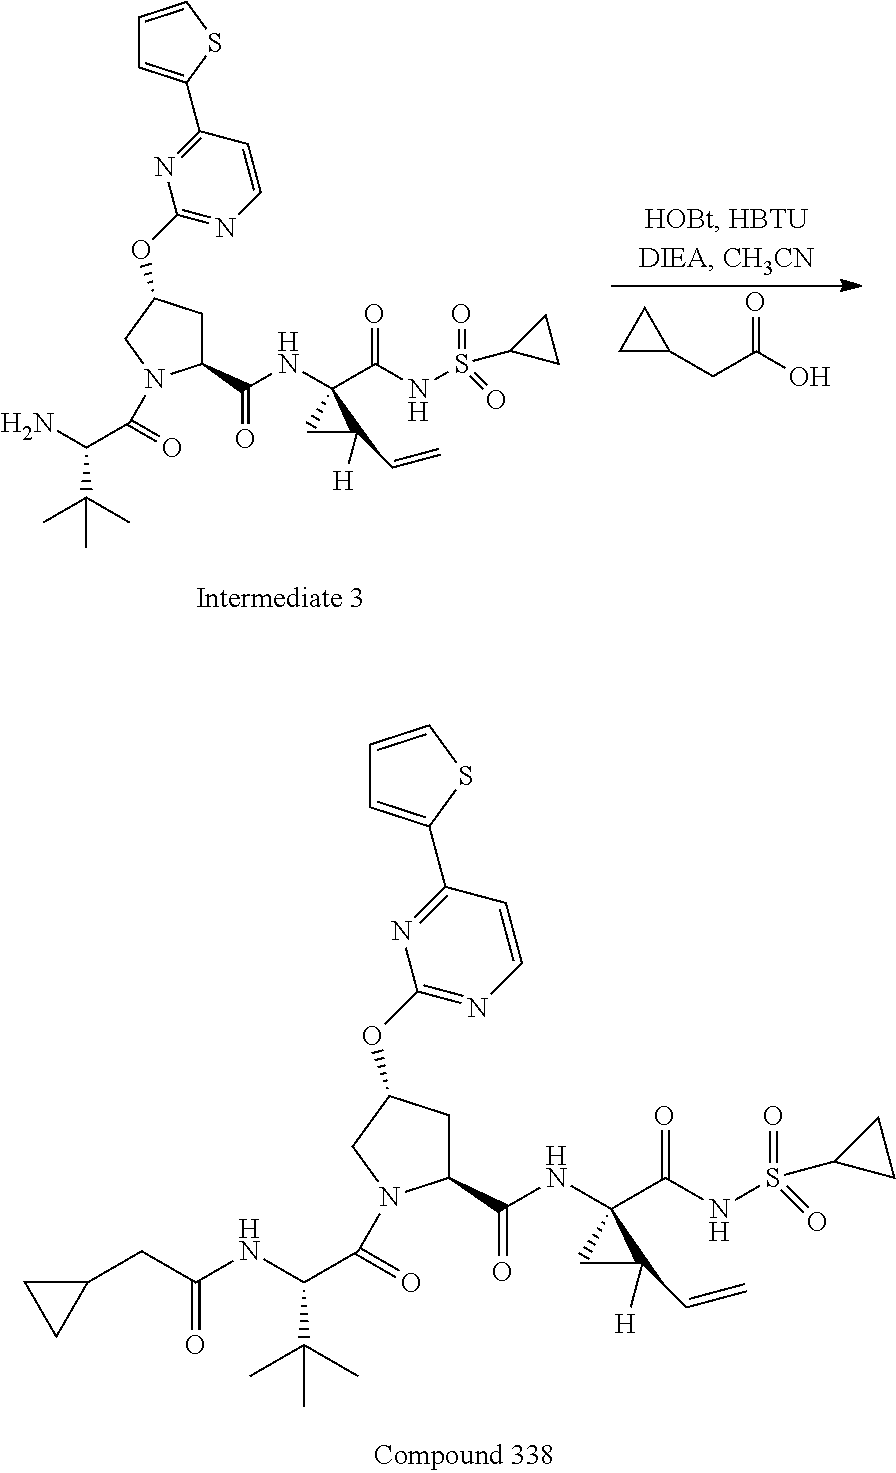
C1C(OC2=NC=CC(C3=CC=CS3)=N2)CN(C(=O)C(NC(CC2CC2)=O)C(C)(C)C)C1C(NC1(C(NS(C2CC2)(=O)=O)=O)CC1([H])C=C)=O.C1C(CC(O)=O)C1.C1C(OC2=NC=CC(C3=CC=CS3)=N2)CN(C(=O)C(N)C(C)(C)C)C1C(NC1(C(NS(C2CC2)(=O)=O)=O)CC1([H])C=C)=O
